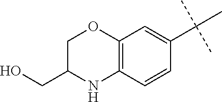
C1C(CO)NC2=C(O1)C=C(C(C)(C)C)C=C2
